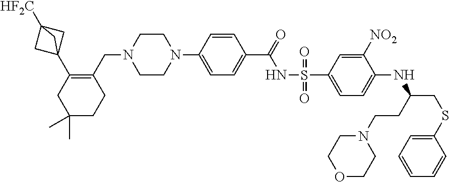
C1COCCN1CCC(NC1=CC=C(S(=O)(NC(C2=CC=C(N3CCN(CC4=C(C56CC([HF2C])(C5)C6)CC(C)(C)CC4)CC3)C=C2)=O)=O)C=C1[NO2])CSC1=CC=CC=C1
